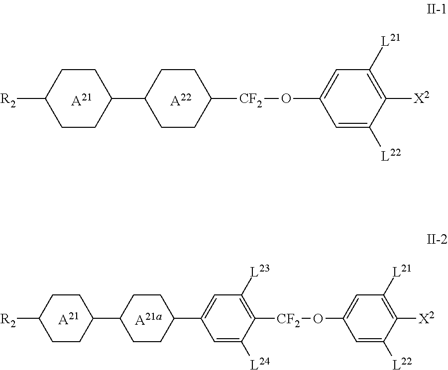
C1CC(C2CCC([CF2]OC3=CC([L21])=C([X2])C([L22])=C3)CC2)CCC1[R2].[A22].[A21].[A21a].[A21].C1CC(C2CCC(C3=CC([L23])=C([CF2]OC4=CC([L21])=C([X2])C([L22])=C4)C([L24])=C3)CC2)CCC1[R2]
